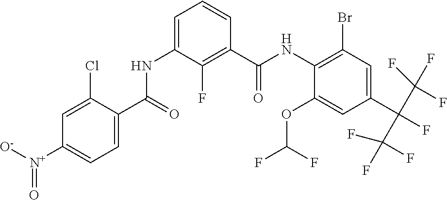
C1=C(Cl)C(C(=O)NC2=CC=CC(C(NC3=C(Br)C=C(C(F)(C(F)(F)F)C(F)(F)F)C=C3OC(F)F)=O)=C2F)=CC=C1[N+]([O-])=O
